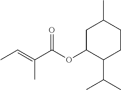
C1C(C(C)C)C(OC(C(=CC)C)=O)CC(C)C1
